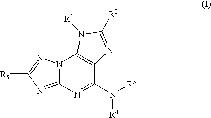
N12C(=NC([R5])=N1)N=C(N([R3])[R4])C1=C2N([R1])C([R2])=N1
